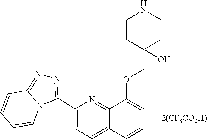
C12=NN=C(C3=CC=C4C(=N3)C(OCC3(O)CCNCC3)=CC=C4)N1C=CC=C2
